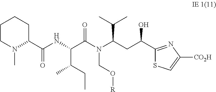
C1(C(NC(C(N(C(CC(O)C2=NC([CO2H])=CS2)C(C)C)CO[R])=O)C(CC)C)=O)CCCCN1C
